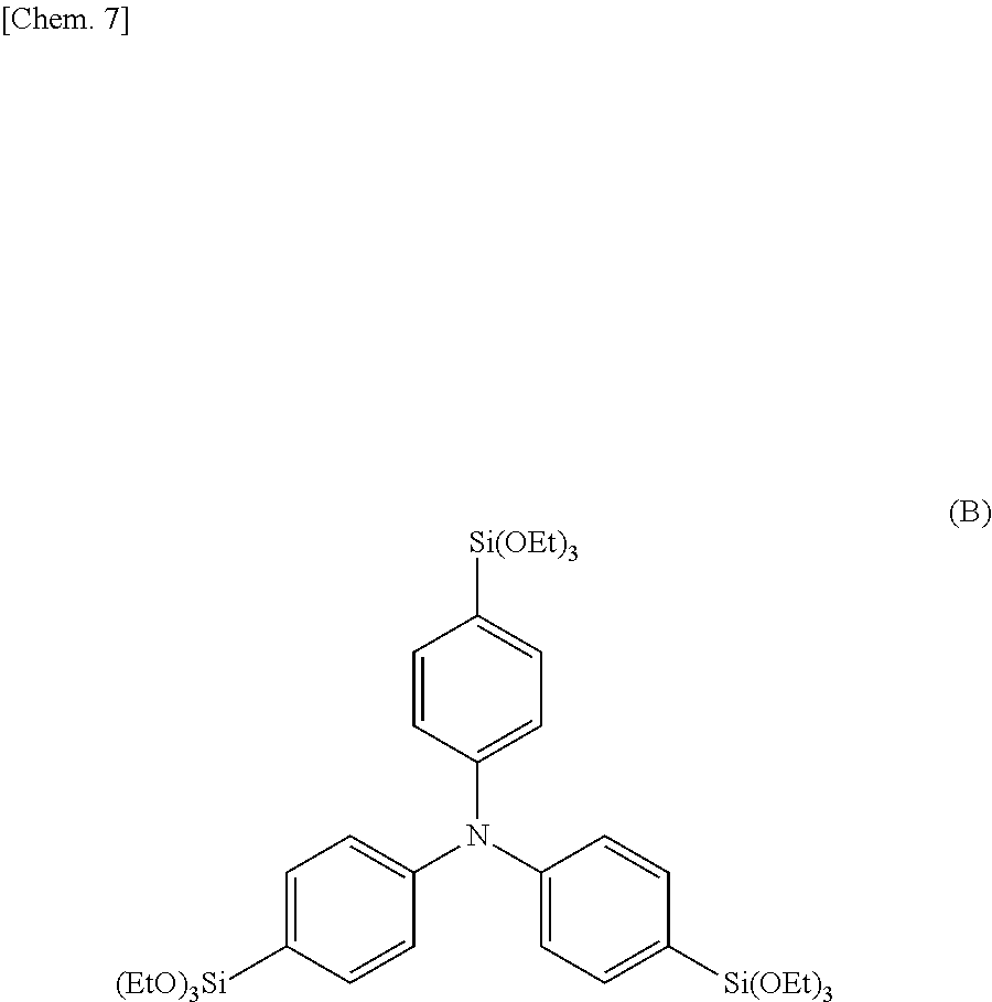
C1=CC(N(C2=CC=C([Si(OEt)3])C=C2)C2=CC=C([(EtO)3Si])C=C2)=CC=C1[Si(OEt)3]
